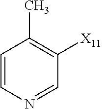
C1=CN=CC([X11])=C1C
